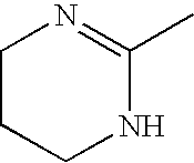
C1CCNC(C)=N1
